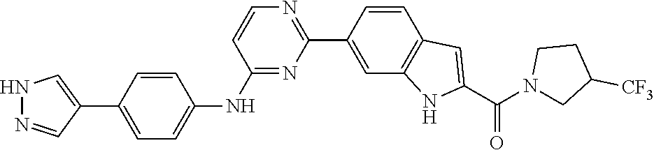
N1=C(NC2=CC=C(C3=CNN=C3)C=C2)C=CN=C1C1=CC2=C(C=C1)C=C(C(N1CC([CF3])CC1)=O)N2
